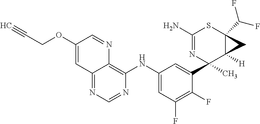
C1(N)=NC(C)(C2=CC(NC3=C4C(=NC=N3)C=C(OCC#C)C=N4)=CC(F)=C2F)C2([H])C(C(F)F)(S1)C2
